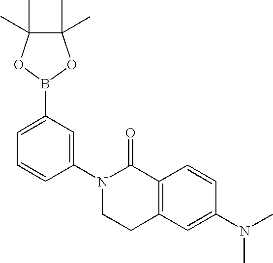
C1(N2CCC3=C(C2=O)C=CC(N(C)C)=C3)=CC(B2OC(C)(C)C(C)(C)O2)=CC=C1
